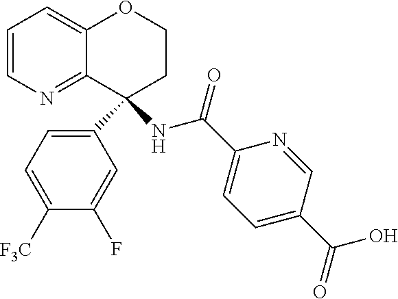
C12=CC=CN=C1C(C1=CC=C([F3C])C(F)=C1)(NC(C1=CC=C(C(O)=O)C=N1)=O)CCO2
